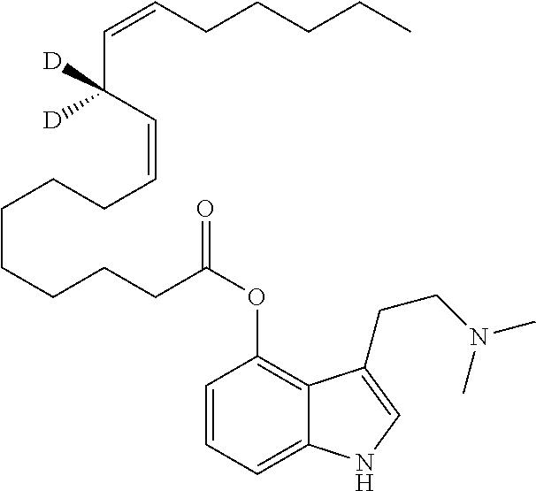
C1=CC=C2C(=C1OC(CCCCCCCC=CC(C=CCCCCC)([D])[D])=O)C(CCN(C)C)=CN2
